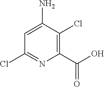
C1(N)=CC(Cl)=NC(C(O)=O)=C1Cl
